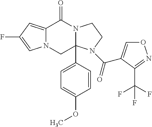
C12=CC(F)=CN1CC1(C3=CC=C(OC)C=C3)N(C2=O)CCN1C(=O)C1=CON=C1C(F)(F)F
